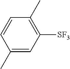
C1=CC(C)=CC([SF3])=C1C
